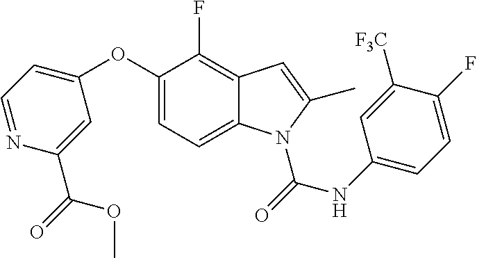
C1(OC2=CC=NC(C(=O)OC)=C2)=CC=C2C(=C1F)C=C(C)N2C(=O)NC1=CC=C(F)C([F3C])=C1
